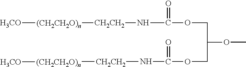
[H3CO][(CH2CH2O)n][CH2CH2]NC(OCC(OC)COC(=O)N[CH2CH2][(CH2CH2O)n][H3CO])=O
